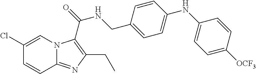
C1(Cl)=CN2C(=NC(CC)=C2C(=O)NCC2=CC=C(NC3=CC=C([OCF3])C=C3)C=C2)C=C1
